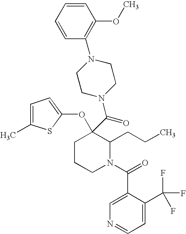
C1CCN(C(=O)C2=CN=CC=C2C(F)(F)F)C(CCC)C1(C(=O)N1CCN(C2=C(OC)C=CC=C2)CC1)OC1=CC=C(C)S1
